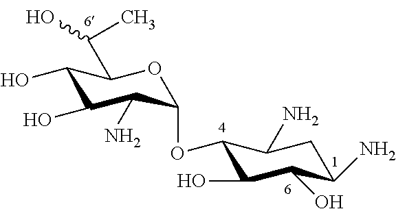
C1(O)C(N)CC(N)C(OC2C(N)C(O)C(O)C(C(C)O)O2)C1O
